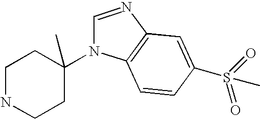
C1NCCC(N2C=NC3=C2C=CC(S(C)(=O)=O)=C3)(C)C1
